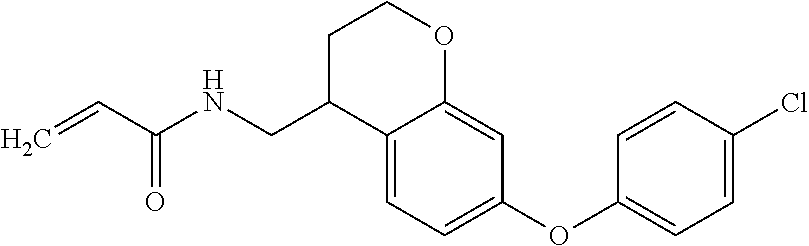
C1C(CNC(C=C)=O)C2=CC=C(OC3=CC=C(Cl)C=C3)C=C2OC1
